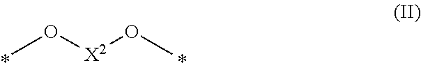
CO[X2]OC
